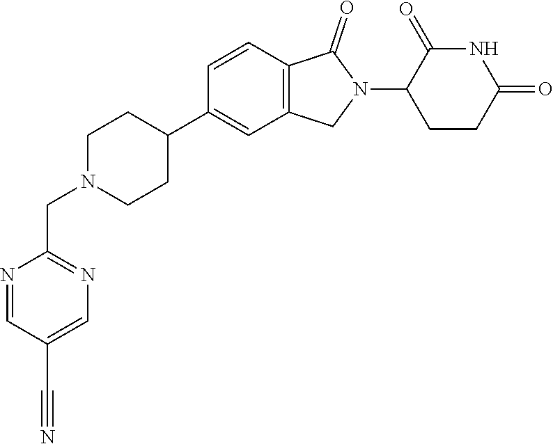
C1N(CC2=NC=C(C#N)C=N2)CCC(C2=CC3=C(C=C2)C(=O)N(C2CCC(=O)NC2=O)C3)C1
